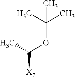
CC(C)(OC([X7])C)C
